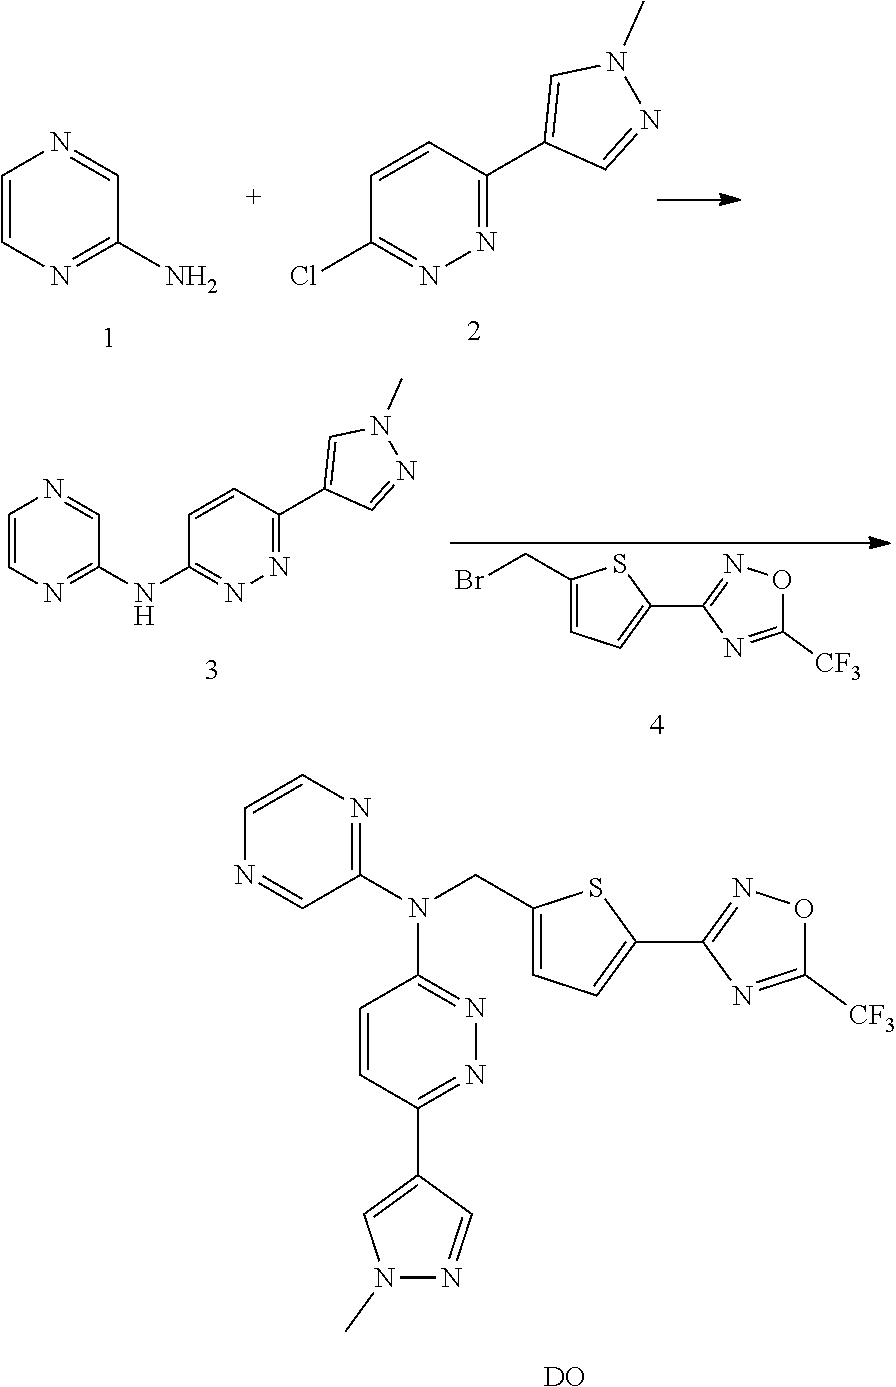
C1=CN=C(N)C=N1.C1=CC(C2=CN(C)N=C2)=NN=C1Cl.BrCC1=CC=C(C2=NOC([CF3])=N2)S1.C1=NC=CN=C1NC1=NN=C(C2=CN(C)N=C2)C=C1.C(C1=CC=C(C2=NOC([CF3])=N2)S1)N(C1=NC=CN=C1)C1=NN=C(C2=CN(C)N=C2)C=C1.[DO]
